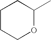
C1CCOC(C)C1
